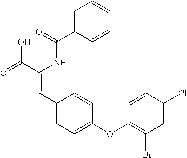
C1=C(C(=O)NC(C(=O)O)=CC2=CC=C(OC3=C(Br)C=C(Cl)C=C3)C=C2)C=CC=C1
